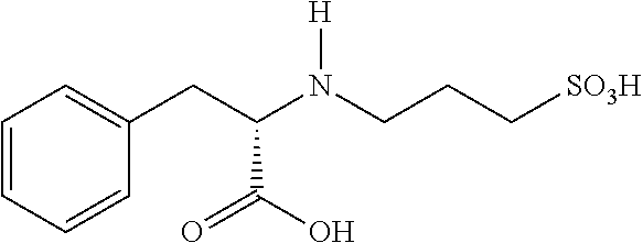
C(C(N(CCC[SO3H])[H])C(=O)O)C1=CC=CC=C1
